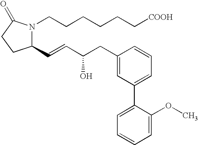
C1(C=CC(O)CC2=CC(C3=CC=CC=C3OC)=CC=C2)N(CCCCCC[COOH])C(=O)CC1
